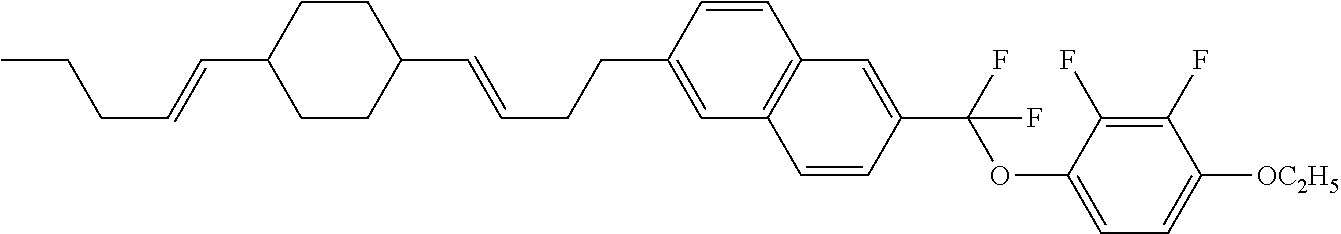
C12=C(C=C(CCC=CC3CCC(C=CCCC)CC3)C=C1)C=CC(C(OC1=CC=C([OC2H5])C(F)=C1F)(F)F)=C2
